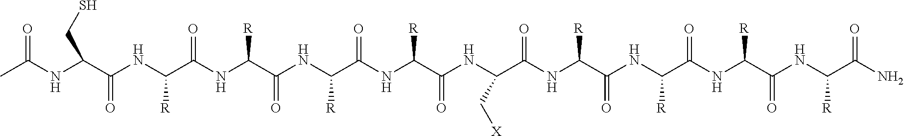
CC(NC(C(NC(C(NC(C(NC(C(NC(C(NC(C(NC(C(NC([R])C(NC(C(NC([R])C(N)=O)=O)[R])=O)=O)[R])=O)C[X])=O)[R])=O)[R])=O)[R])=O)[R])=O)CS)=O
